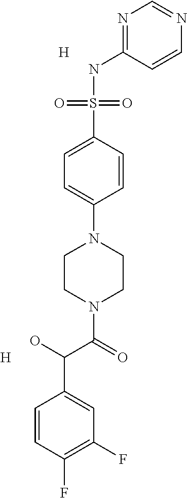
N1=C(NS(C2=CC=C(N3CCN(C(=O)C(C4=CC(F)=C(F)C=C4)O)CC3)C=C2)(=O)=O)C=CN=C1.[H].[H]
